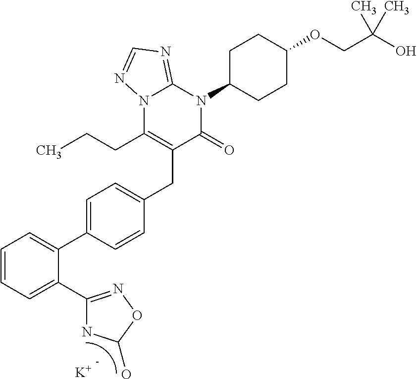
C1=CC=C(C2=NOC(O)N2)C(C2=CC=C(CC3=C(CCC)N4C(=NC=N4)N(C4CCC(OCC(O)(C)C)CC4)C3=O)C=C2)=C1.[K]
